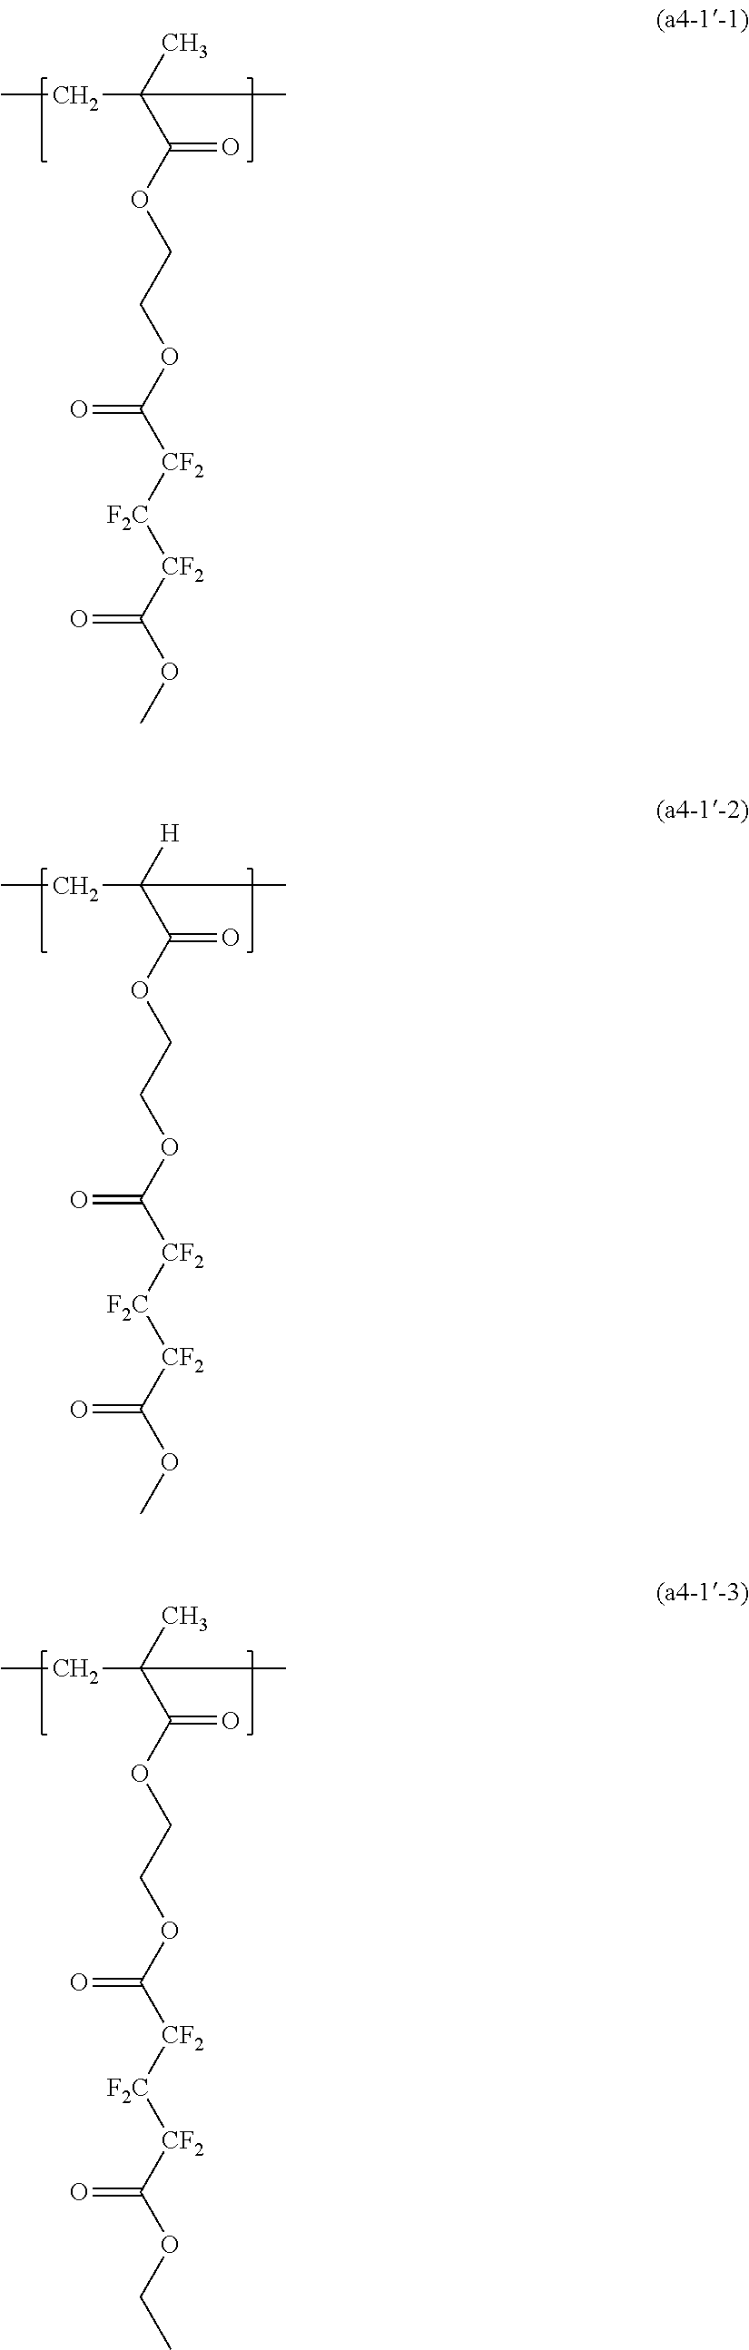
CCC(C(OCCOC(=O)[CF2][F2C][CF2]C(OC)=O)=O)(C)C.CCC(C(OCCOC(=O)[CF2][F2C][CF2]C(OC)=O)=O)([H])C.CCC(C(OCCOC(=O)[CF2][F2C][CF2]C(OCC)=O)=O)(C)C
